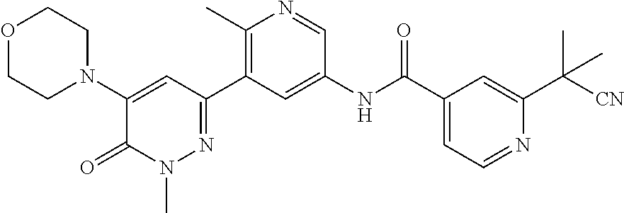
O1CCN(C2=CC(C3=C(C)N=CC(NC(C4=CC=NC(C([CN])(C)C)=C4)=O)=C3)=NN(C)C2=O)CC1
